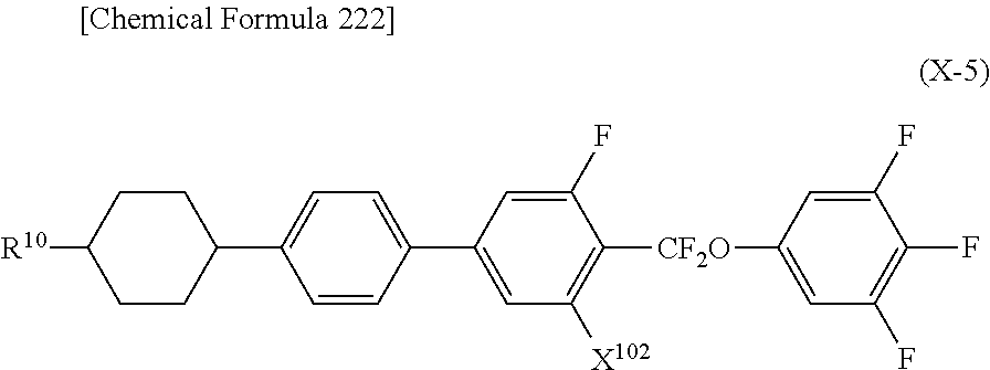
[R10]C1CCC(C2=CC=C(C3=CC([X102])=C([CF2O]C4=CC(F)=C(F)C(F)=C4)C(F)=C3)C=C2)CC1
